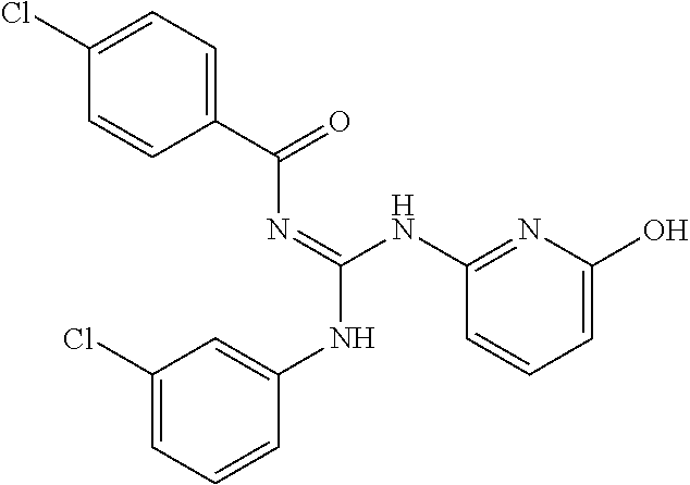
C1(Cl)=CC=C(C(=O)N=C(NC2=CC(Cl)=CC=C2)NC2=NC(O)=CC=C2)C=C1
